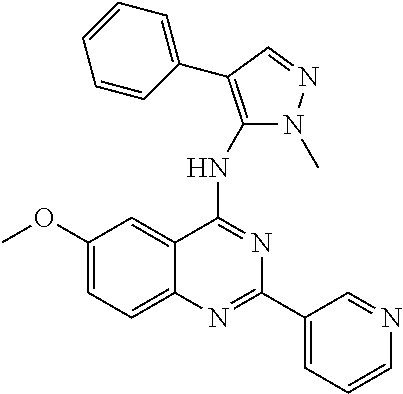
C1(OC)=CC=C2C(=C1)C(NC1=C(C3=CC=CC=C3)C=NN1C)=NC(C1=CC=CN=C1)=N2
